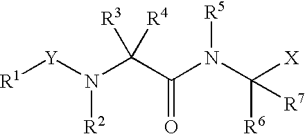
[R1][Y]N(C(C(N(C([X])([R6])[R7])[R5])=O)([R3])[R4])[R2]
